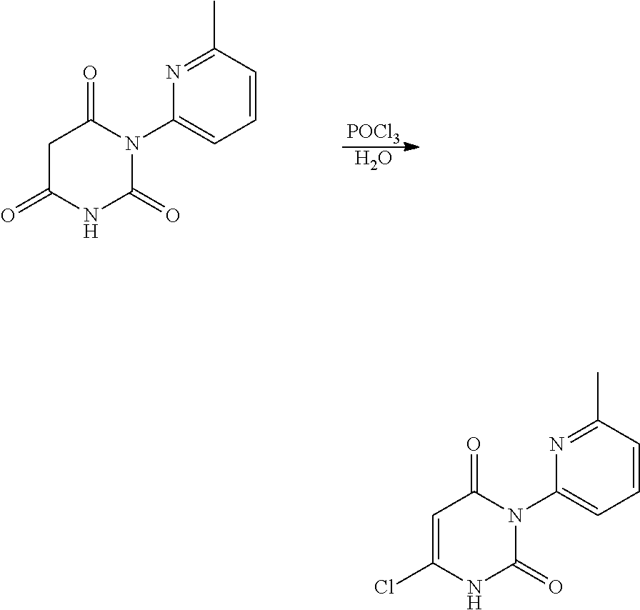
C1C(=O)NC(=O)N(C2=CC=CC(C)=N2)C1=O.[POCl3].O.C1=C(Cl)NC(=O)N(C2=CC=CC(C)=N2)C1=O
